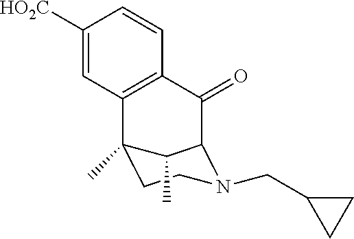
C1([HO2C])=CC2=C(C=C1)C(=O)C1C(C)C2(C)CCN1CC1CC1
